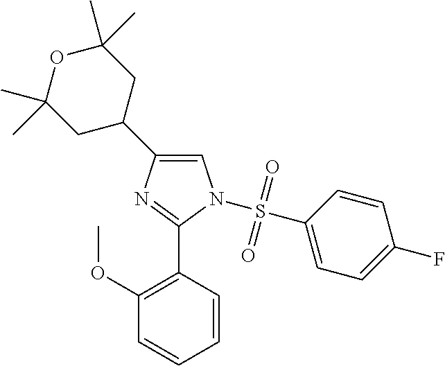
C1(C2CC(C)(C)OC(C)(C)C2)=CN(S(C2=CC=C(F)C=C2)(=O)=O)C(C2=C(OC)C=CC=C2)=N1
